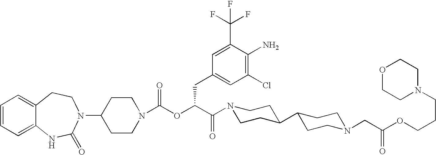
C1(N2C(=O)NC3=CC=CC=C3CC2)CCN(C(OC(C(=O)N2CCC(C3CCN(CC(OCCCN4CCOCC4)=O)CC3)CC2)CC2=CC(Cl)=C(N)C(C(F)(F)F)=C2)=O)CC1
